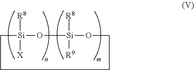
C1[Si]([R8])([X])O[Si]([R9])([R8])OCCC1
